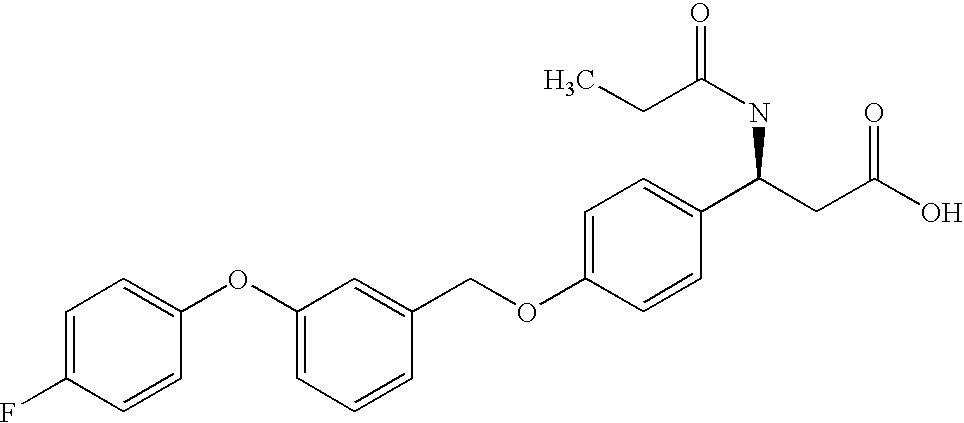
C1=C(F)C=CC(OC2=CC=CC(COC3=CC=C(C(CC(O)=O)NC(=O)CC)C=C3)=C2)=C1
